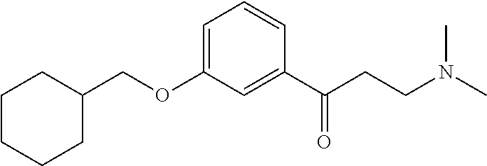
C1=C(OCC2CCCCC2)C=C(C(CCN(C)C)=O)C=C1
